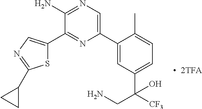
C1(C2=CC(C([CF3])(CN)O)=CC=C2C)=CN=C(N)C(C2=CN=C(C3CC3)S2)=N1
